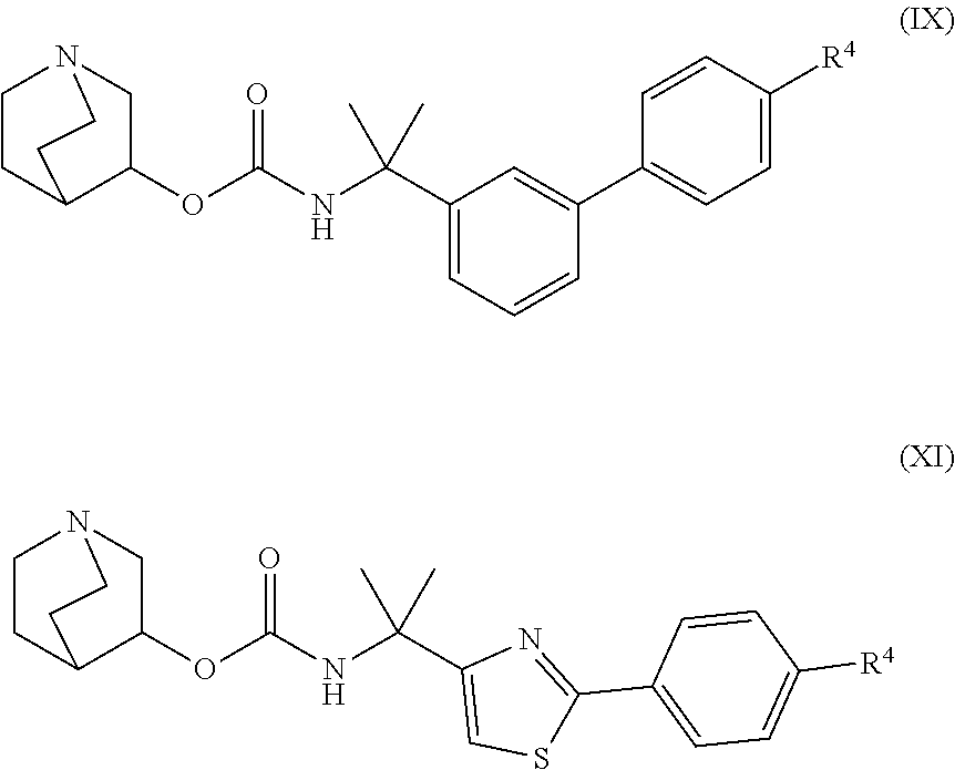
C1(C(NC(OC2CN3CCC2CC3)=O)(C)C)=CC=CC(C2=CC=C([R4])C=C2)=C1.C1(C(NC(OC2CN3CCC2CC3)=O)(C)C)=CSC(C2=CC=C([R4])C=C2)=N1
